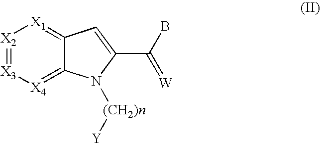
[X2]1=[X3][X4]=C2C(=[X1]1)C=C(C(B)=[W])N2[(CH2)n][Y]
